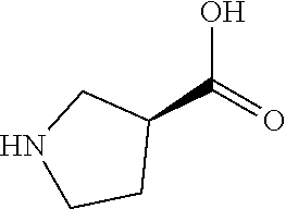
C1CNCC1C(O)=O
